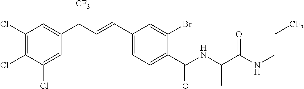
C1(Cl)=C(Cl)C=C(C(C=CC2=CC=C(C(NC(C(NCC[CF3])=O)C)=O)C(Br)=C2)[CF3])C=C1Cl
